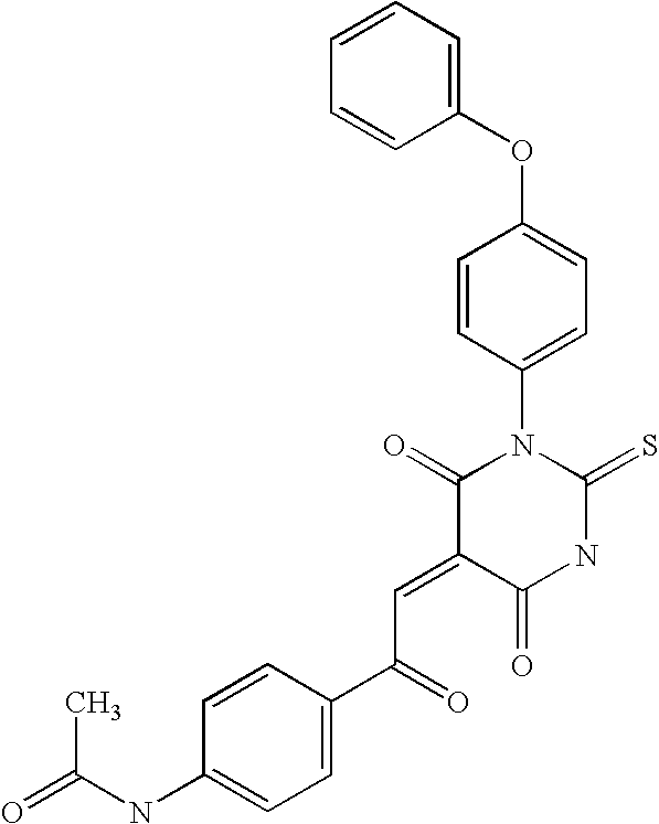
C1=CC=CC(OC2=CC=C(N3C(=O)C(=CC(C4=CC=C(NC(C)=O)C=C4)=O)C(=O)NC3=S)C=C2)=C1
